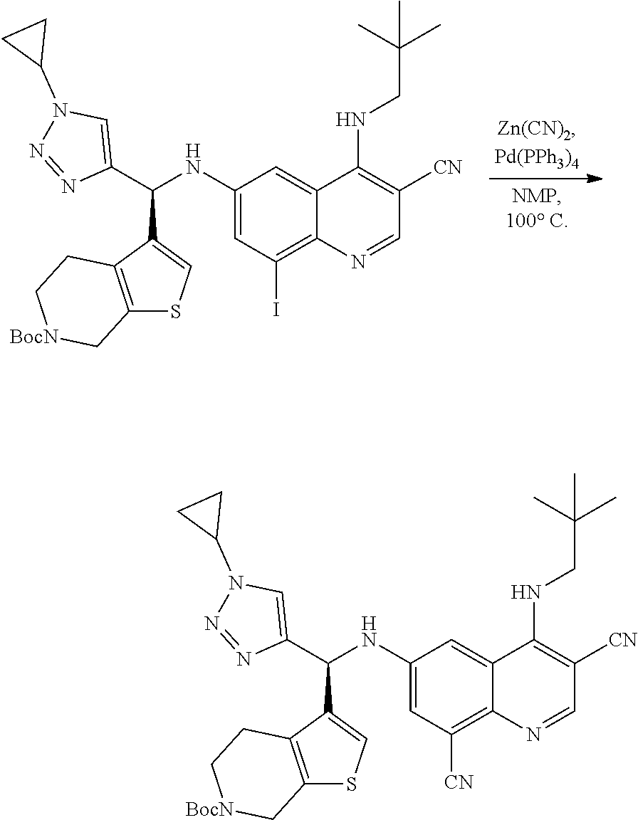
C1(C(C2=CN(C3CC3)N=N2)NC2=CC(I)=C3C(=C2)C(NCC(C)(C)C)=C([CN])C=N3)=CSC2=C1CC[BocN]C2.C1(C(C2=CN(C3CC3)N=N2)NC2=CC([CN])=C3C(=C2)C(NCC(C)(C)C)=C([CN])C=N3)=CSC2=C1CC[BocN]C2
